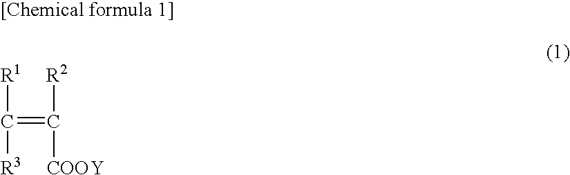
[R1]C([R3])=C([R2])[COOY]
